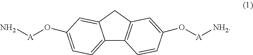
C12=CC=C(O[A]N)C=C1CC1=C2C=CC(O[A][NH2])=C1
